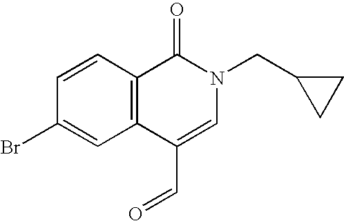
BrC1=CC2=C(C=C1)C(=O)N(CC1CC1)C=C2C=O
